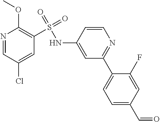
N1=CC(Cl)=CC(S(=O)(=O)NC2=CC(C3=CC=C(C=O)C=C3F)=NC=C2)=C1OC
